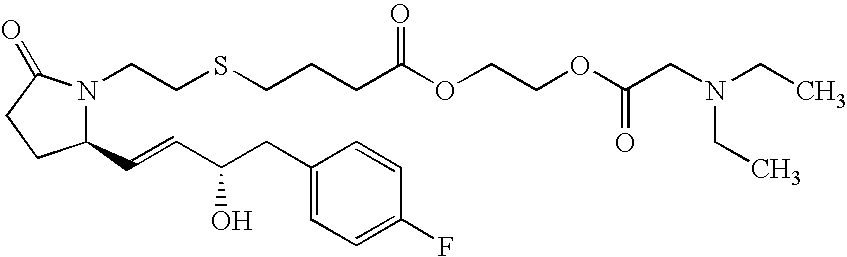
C1(C=CC(CC2=CC=C(F)C=C2)O)N(CCSCCCC(OCCOC(CN(CC)CC)=O)=O)C(=O)CC1
